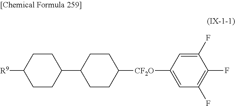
C1C([R9])CCC(C2CCC([CF2O]C3=CC(F)=C(F)C(F)=C3)CC2)C1
